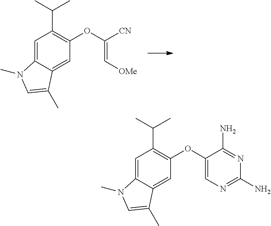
C1=C2C(=CC(OC([CN])=C[OMe])=C1C(C)C)C(C)=CN2C.C1=C2C(=CC(OC3=CN=C(N)N=C3N)=C1C(C)C)C(C)=CN2C
